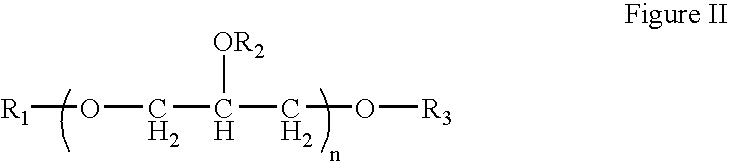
[R1]OCC(CO[R3])[OR2]
